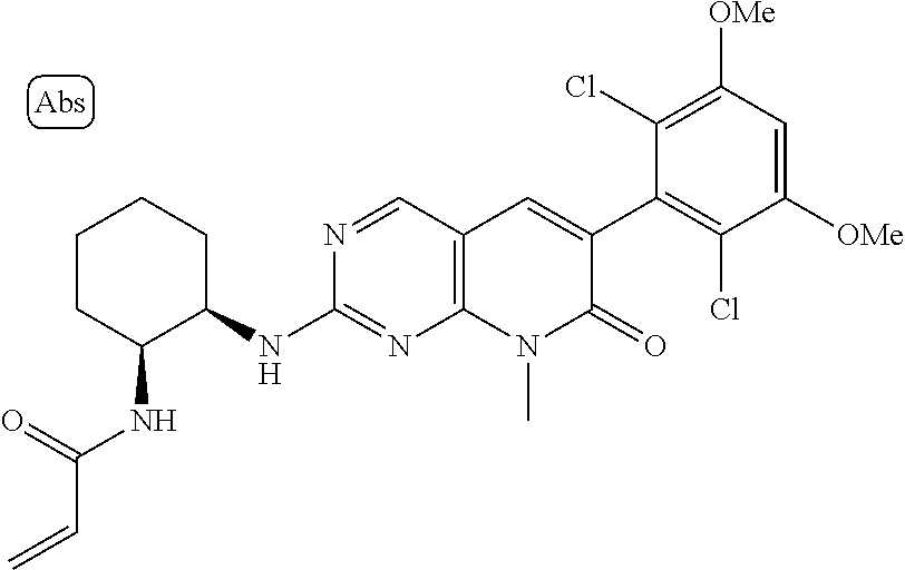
C1([OMe])=CC([OMe])=C(Cl)C(C2=CC3=C(N(C)C2=O)N=C(NC2CCCCC2NC(C=C)=O)N=C3)=C1Cl
